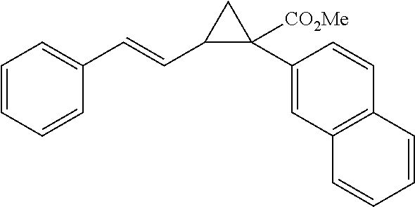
C1=CC=CC(C=CC2C(C3=CC4=C(C=C3)C=CC=C4)([CO2Me])C2)=C1
